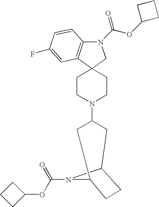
C1CN(C2CC3CCC(C2)N3C(OC2CCC2)=O)CCC12C1=C(N(C(OC3CCC3)=O)C2)C=CC(F)=C1
